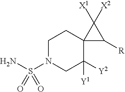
C1CC2(C([Y2])([Y1])CN1S(N)(=O)=O)C([R])C2([X2])[X1]
